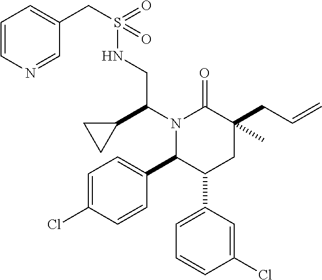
C1=C(Cl)C=CC(C2C(C3=CC=CC(Cl)=C3)CC(C)(CC=C)C(=O)N2C(C2CC2)CNS(CC2=CC=CN=C2)(=O)=O)=C1
